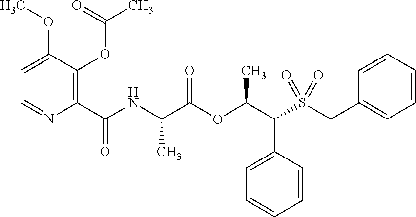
C1=C(C(C(OC(C(NC(C2=C(OC(C)=O)C(OC)=CC=N2)=O)C)=O)C)S(CC2=CC=CC=C2)(=O)=O)C=CC=C1
